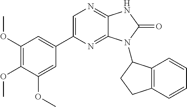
C1(OC)=C(OC)C(OC)=CC(C2=CN=C3C(=N2)N(C2C4=C(CC2)C=CC=C4)C(=O)N3)=C1
